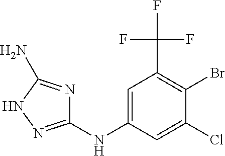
C1(NC2=CC(C(F)(F)F)=C(Br)C(Cl)=C2)=NNC(N)=N1
